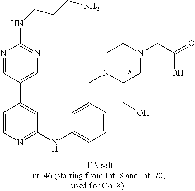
C1=CN=C(NC2=CC=CC(CN3C(CO)CN(CC(=O)O)CC3)=C2)C=C1C1=CN=C(NCCCN)N=C1.[R]
